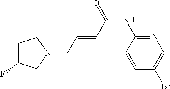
N1=C(NC(C=CCN2CCC(F)C2)=O)C=CC(Br)=C1
